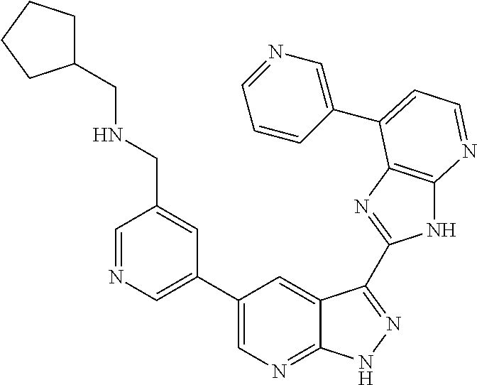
C1=NC=C(C2=CN=C3C(=C2)C(C2=NC4=C(N2)N=CC=C4C2=CN=CC=C2)=NN3)C=C1CNCC1CCCC1
